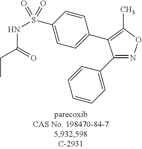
C1(C2=CC=CC=C2)=NOC(C)=C1C1=CC=C(S(NC(=O)CC)(=O)=O)C=C1
